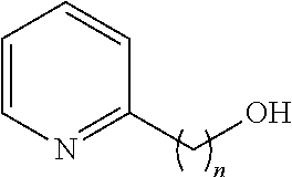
C1=CN=C(CO)C=C1
